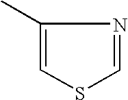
C1(C)=CSC=N1
